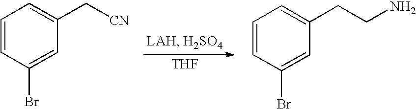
C1=CC(Br)=CC(C[CN])=C1.C1=CC(Br)=CC(CCN)=C1.[THF]
